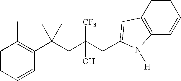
C1=CC=CC(C(CC(CC2=CC3=C(C=CC=C3)N2[H])([CF3])O)(C)C)=C1C
